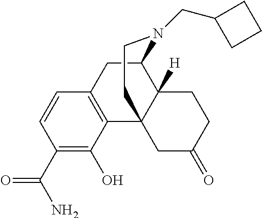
C12CC3=C(C4(C1([H])CCC(=O)C4)CCN2CC1CCC1)C(O)=C(C(N)=O)C=C3
